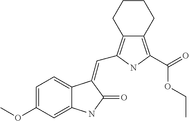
C1=C(OC)C=C2C(=C1)C(=CC1=C3C(=C(C(=O)OCC)N1)CCCC3)C(=O)N2
